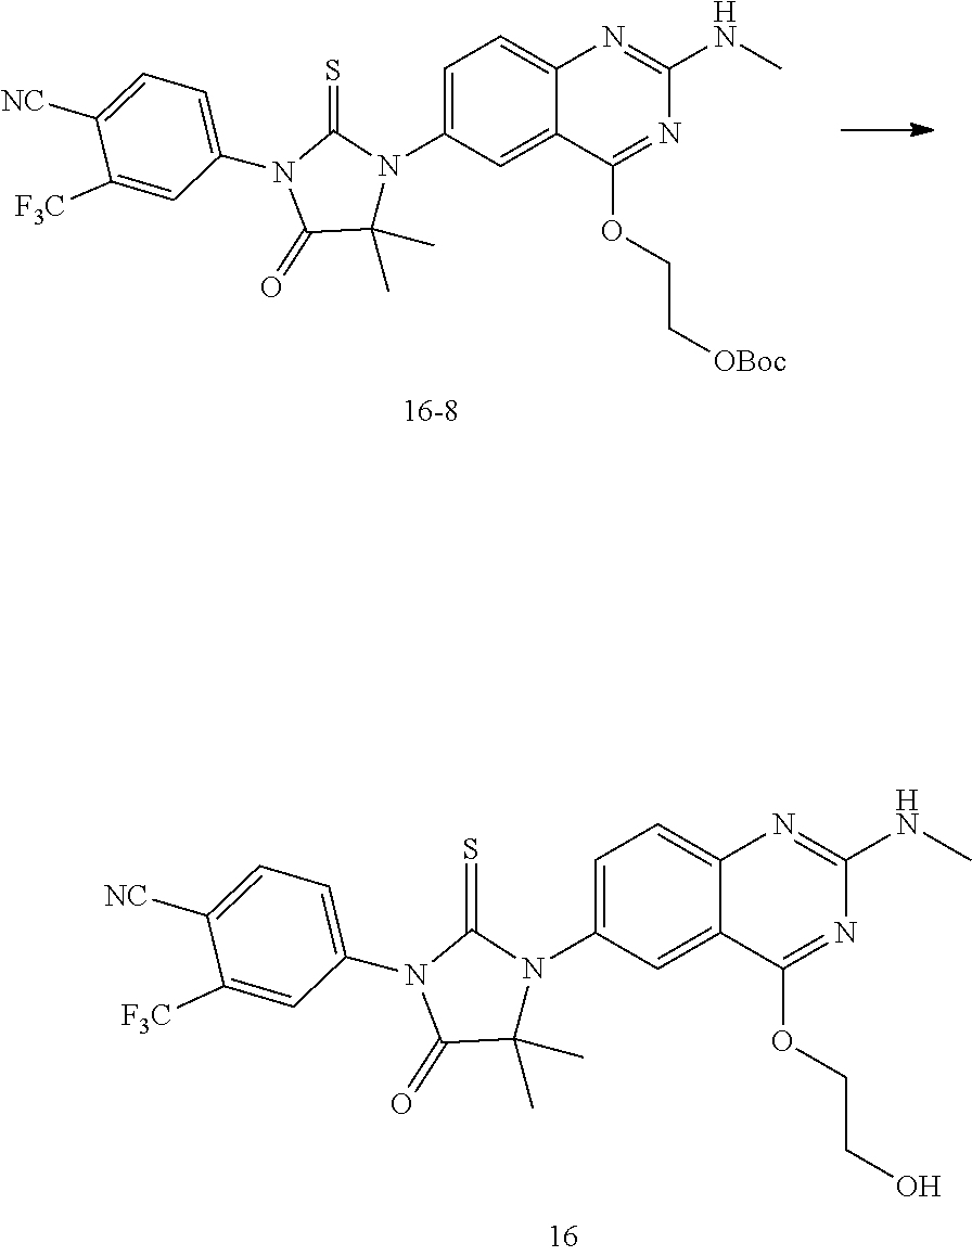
C12=CC(N3C(=S)N(C4=CC=C([NC])C([F3C])=C4)C(=O)C3(C)C)=CC=C1N=C(NC)N=C2OCCO.C12=CC(N3C(=S)N(C4=CC=C([NC])C([F3C])=C4)C(=O)C3(C)C)=CC=C1N=C(NC)N=C2OCC[OBoc]
